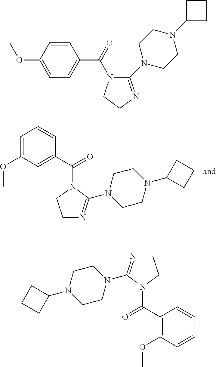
C1N=C(N2CCN(C3CCC3)CC2)N(C(C2=CC(OC)=CC=C2)=O)C1.C1(N2CCN(C3CCC3)CC2)=NCCN1C(=O)C1=CC=C(OC)C=C1.C1N=C(N2CCN(C3CCC3)CC2)N(C(C2=C(OC)C=CC=C2)=O)C1
